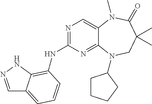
N1=C(NC2=C3C(=CC=C2)C=NN3)N=C2C(=C1)N(C)C(=O)C(C)(C)CN2C1CCCC1
